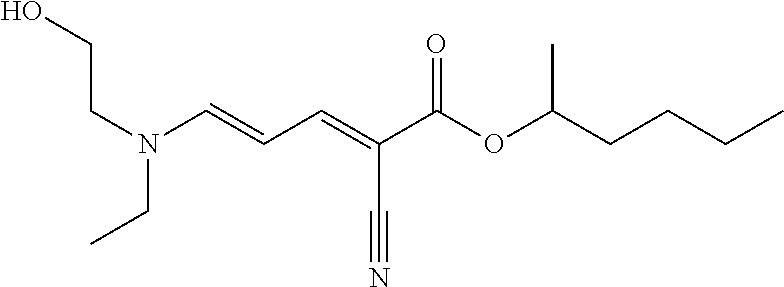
OCCN(CC)C=CC=C(C(OC(CCCC)C)=O)C#N
